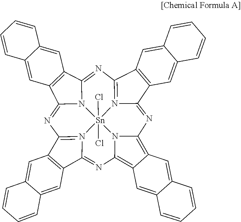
Cl[Sn]123(Cl)N4=C5N=C6N1C(=NC1=N2C(=NC2=C7C(=C(N32)N=C4C2=C5C=C3C(=C2)C=CC=C3)C=C2C(=C7)C=CC=C2)C2=C1C=C1C(=C2)C=CC=C1)C1=C6C=C2C(=C1)C=CC=C2
